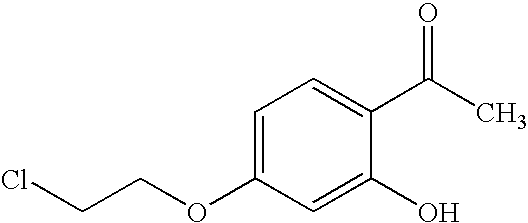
C1=C(OCCCl)C=C(O)C(C(C)=O)=C1
